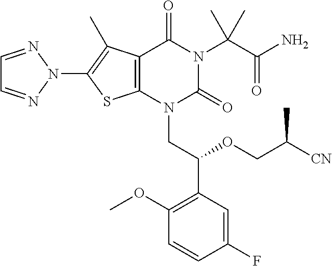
C12=C(N(CC(C3=C(OC)C=CC(F)=C3)OCC([CN])C)C(=O)N(C(C(N)=O)(C)C)C1=O)SC(N1N=CC=N1)=C2C
